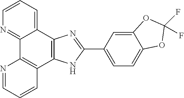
N1=C2C(=CC=C1)C1=C(C3=C2N=CC=C3)NC(C2=CC=C3C(=C2)OC(F)(F)O3)=N1
